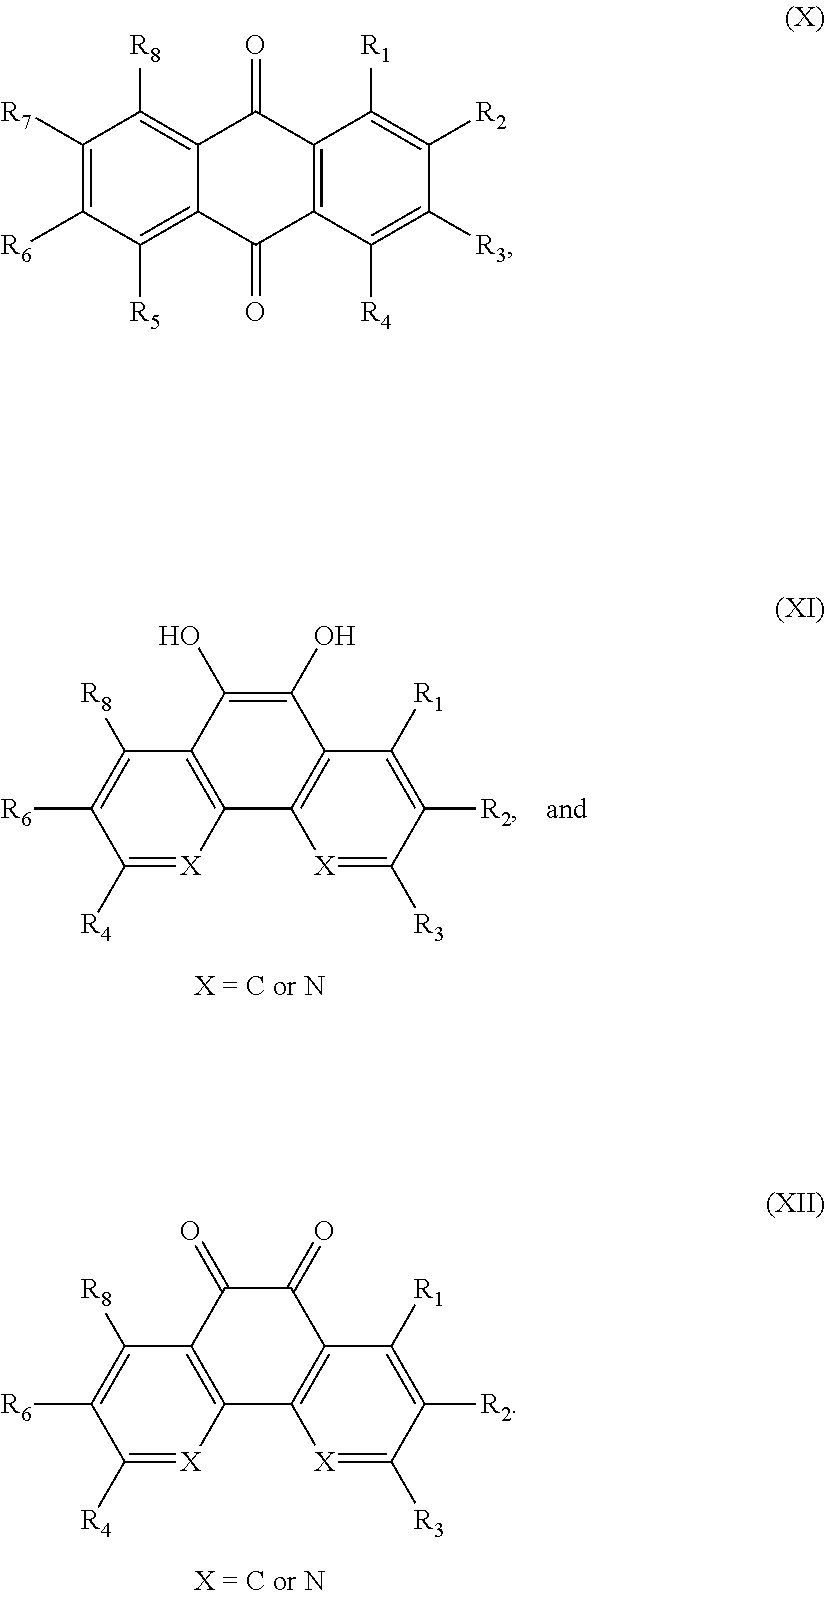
C12=C(C(O)=C(O)C3=C1[X]=C([R3])C([R2])=C3[R1])C([R8])=C([R6])C([R4])=[X]2.C12=C(C(=O)C(=O)C3=C1[X]=C([R3])C([R2])=C3[R1])C([R8])=C([R6])C([R4])=[X]2.C1([R7])=C([R6])C([R5])=C2C(=C1[R8])C(=O)C1=C(C2=O)C([R4])=C([R3])C([R2])=C1[R1]
